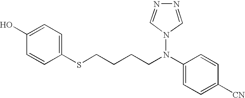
C1(N(N2C=NN=C2)CCCCSC2=CC=C(O)C=C2)=CC=C([CN])C=C1
